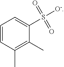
C1=CC(C)=C(C)C(S([O-])(=O)=O)=C1
